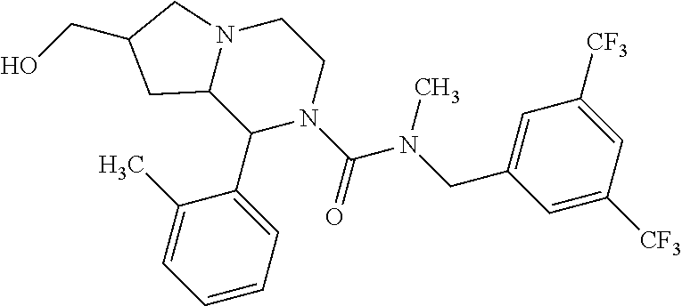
C12N(CC(CO)C1)CCN(C(N(CC1=CC([CF3])=CC([CF3])=C1)C)=O)C2C1=CC=CC=C1C
